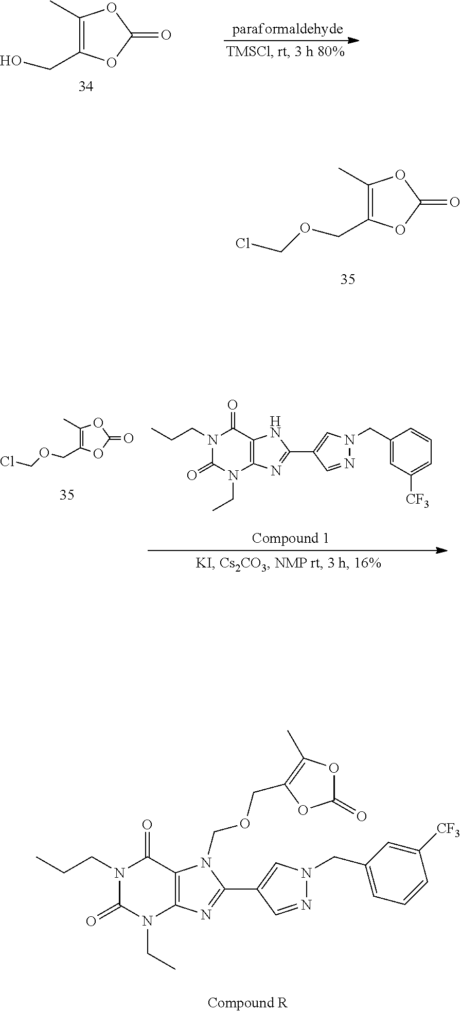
C1(C)=C(CO)OC(=O)O1.C1(C)=C(COCCl)OC(=O)O1.C1(CN2N=CC(C3=NC4=C(N3)C(=O)N(CCC)C(=O)N4CC)=C2)=CC([CF3])=CC=C1.C1(C)=C(COCCl)OC(=O)O1.C(N1N=CC(C2=NC3=C(N2COCC2=C(C)OC(=O)O2)C(=O)N(CCC)C(=O)N3CC)=C1)C1=CC=CC([CF3])=C1
